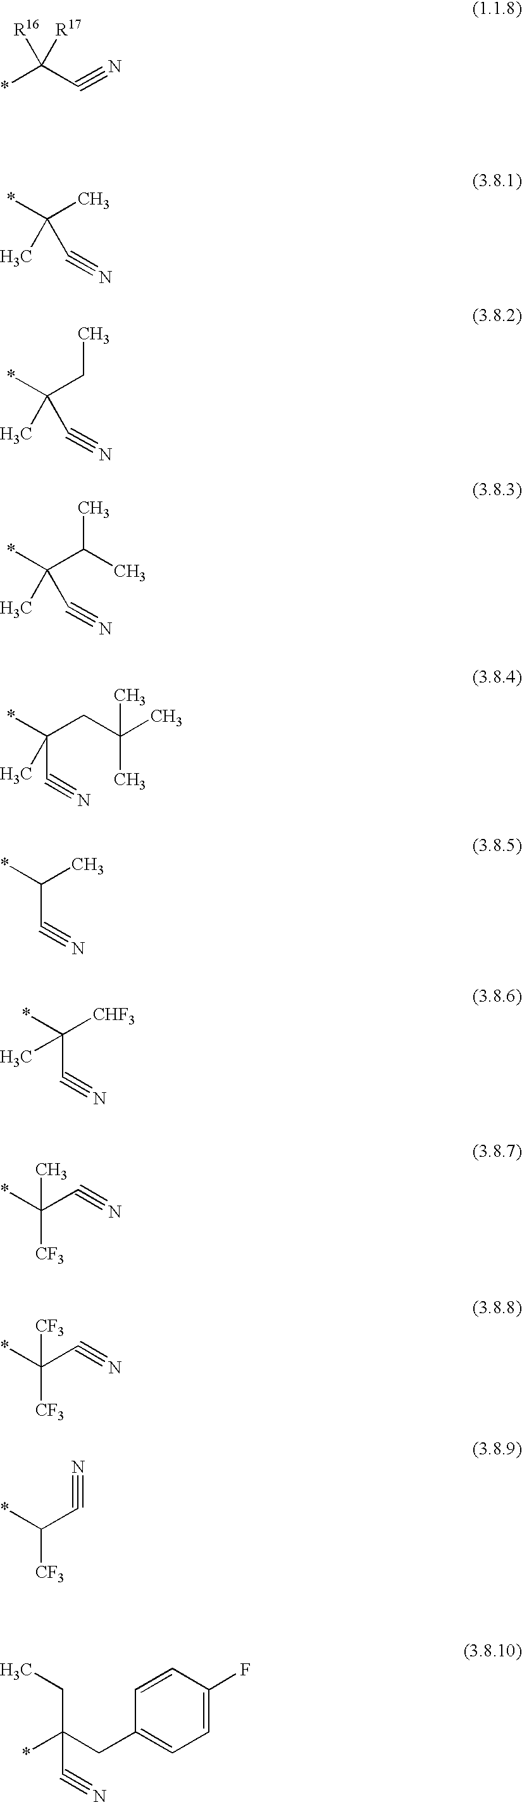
*C(C)(C#N)C.*C(CC)(C#N)C.*C(C(C)C)(C#N)C.*C(CC(C)(C)C)(C#N)C.*C(C)C#N.*C([CHF3])(C#N)C.*C(C#N)([CF3])C.*C(C#N)([CF3])[CF3].*C(C#N)[CF3].C1(CC(*)(CC)C#N)=CC=C(F)C=C1.*C(C#N)([R16])[R17]
